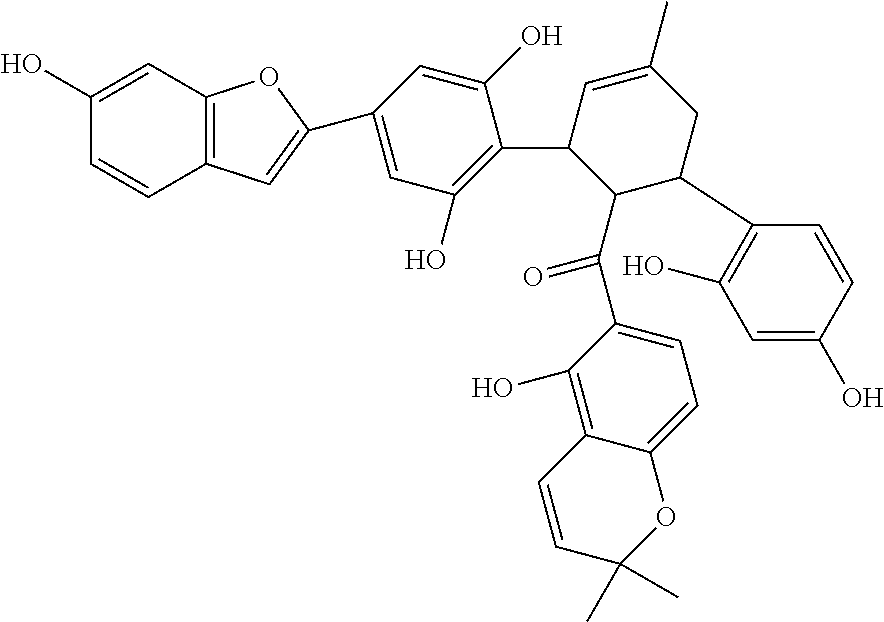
C1=CC2=C(C=C1O)OC(C1=CC(O)=C(C3C(C(C4=CC=C5C(=C4O)C=CC(C)(C)O5)=O)C(C4=C(O)C=C(O)C=C4)CC(C)=C3)C(O)=C1)=C2
